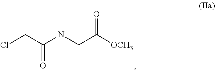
ClCC(N(CC([OCH3])=O)C)=O
